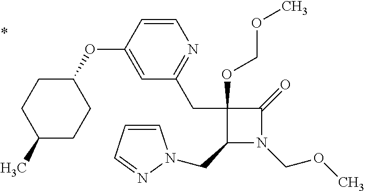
C1(CN2C=CC=N2)N(COC)C(=O)C1(CC1=NC=CC(OC2CCC(C)CC2)=C1)OCOC
